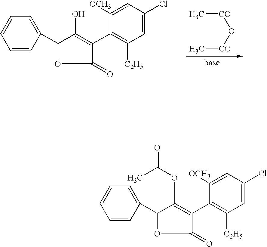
C[CO]O[CO]C.C1=CC=CC(C2C(O)=C(C3=C([C2H5])C=C(Cl)C=C3[OCH3])C(=O)O2)=C1.C1=CC=CC(C2C(OC(C)=O)=C(C3=C([C2H5])C=C(Cl)C=C3[OCH3])C(=O)O2)=C1
